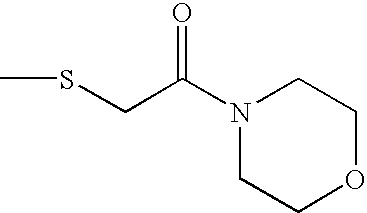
N1(C(CSC)=O)CCOCC1
